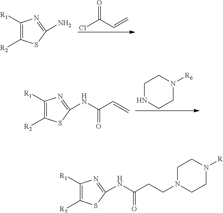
ClC(C=C)=O.C1([R1])=C([R2])SC(N)=N1.C1([R1])=C([R2])SC(NC(C=C)=O)=N1.C1NCCN([R6])C1.C1([R1])=C([R2])SC(NC(CCN2CCN([R])CC2)=O)=N1
